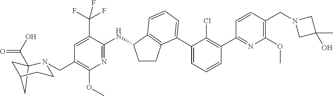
C12(C(O)=O)CC(C1)CCN2CC1=C(OC)N=C(NC2CCC3=C2C=CC=C3C2=CC=CC(C3=NC(OC)=C(CN4CC(C)(O)C4)C=C3)=C2Cl)C(C(F)(F)F)=C1
